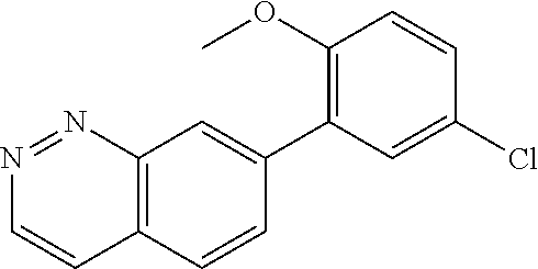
N1=NC2=C(C=C1)C=CC(C1=C(OC)C=CC(Cl)=C1)=C2
